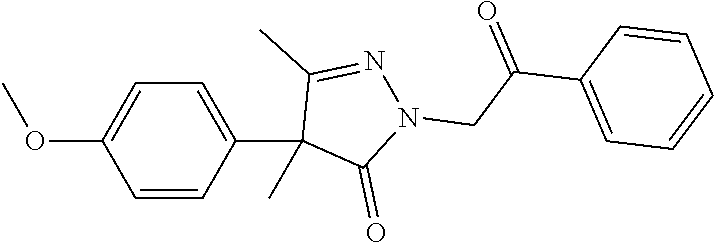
C1=CC(C2(C)C(=O)N(CC(C3=CC=CC=C3)=O)N=C2C)=CC=C1OC
